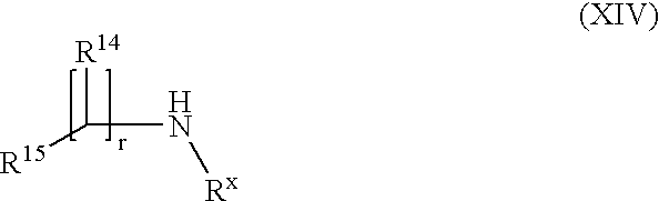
[R15]C([R14])N[Rx]
